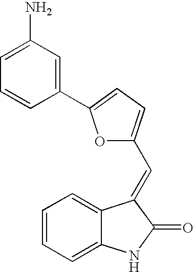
C12=CC=CC=C1C(=CC1=CC=C(C3=CC(N)=CC=C3)O1)C(=O)N2
